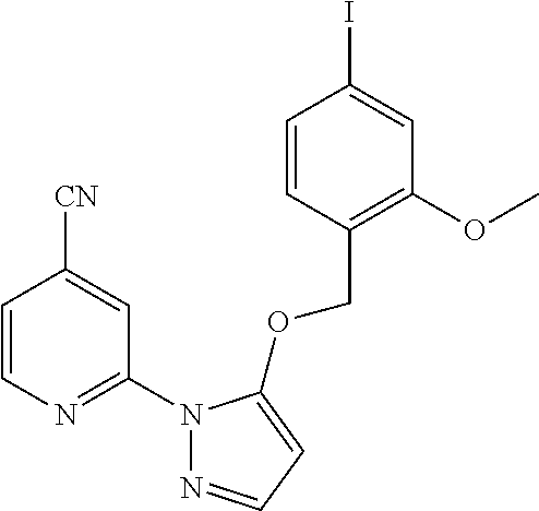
C1=CN=C(N2N=CC=C2OCC2=C(OC)C=C(I)C=C2)C=C1[CN]
